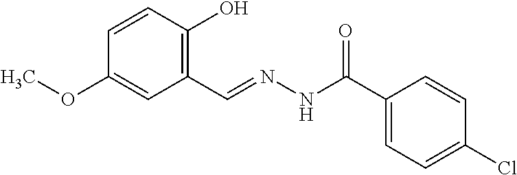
C1=CC(O)=C(C=NNC(C2=CC=C(Cl)C=C2)=O)C=C1OC
